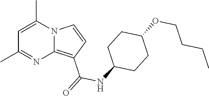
C1=C(C)N2C(=C(C(=O)NC3CCC(OCCCC)CC3)C=C2)N=C1C
